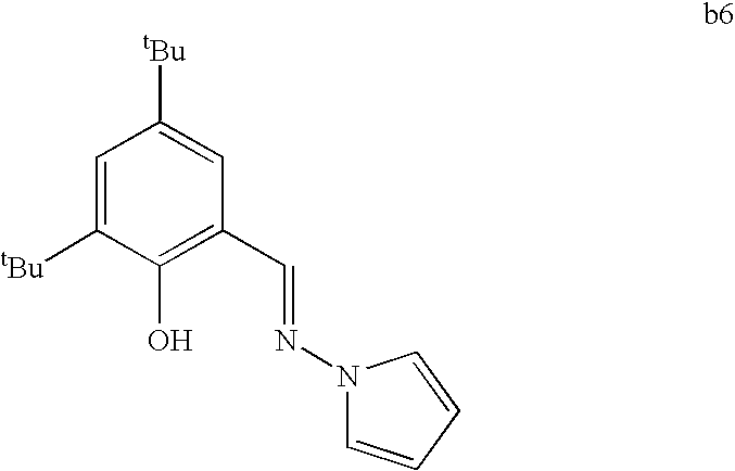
N(=CC1=C(O)C([tBu])=CC([tBu])=C1)N1C=CC=C1
